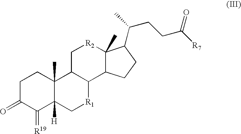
C1C(=O)C(=[R19])C2([H])C(C)(C1)C1C([R1]C2)C2C(C)([R2]C1)C(C(CCC([R7])=O)C)CC2
